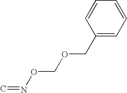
C1(COCON=C)=CC=CC=C1
